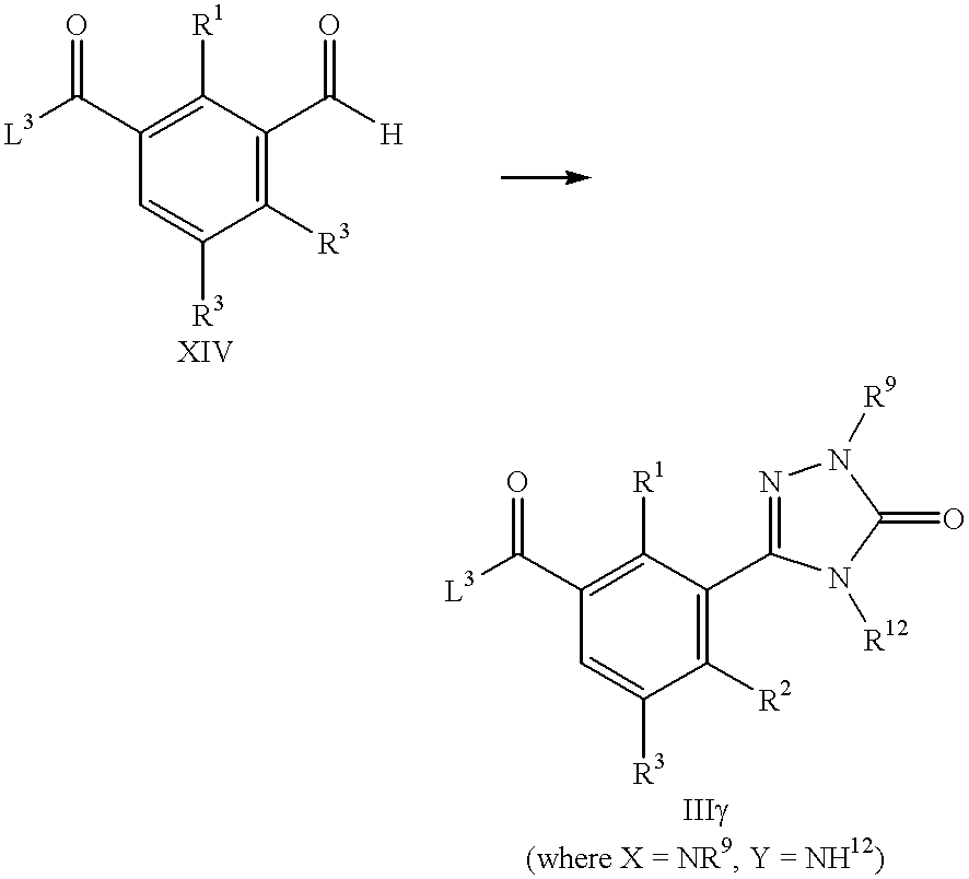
C1(C([L3])=O)=C([R1])C(C([H])=O)=C([R3])C([R3])=C1.C1(C([L3])=O)=C([R1])C(C2=NN([R9])C(=O)N2[R12])=C([R2])C([R3])=C1
